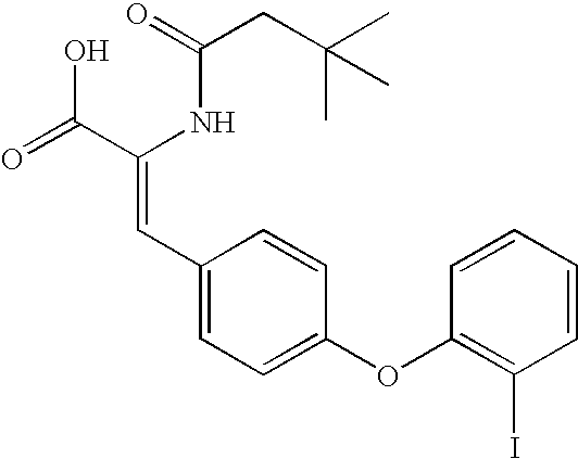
C(=O)(NC(C(=O)O)=CC1=CC=C(OC2=C(I)C=CC=C2)C=C1)CC(C)(C)C
